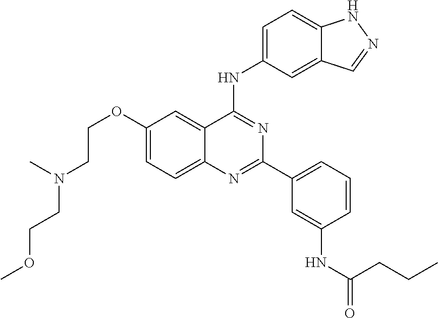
C1(OCCN(CCOC)C)=CC=C2C(=C1)C(NC1=CC=C3C(=C1)C=NN3)=NC(C1=CC=CC(NC(=O)CCC)=C1)=N2
